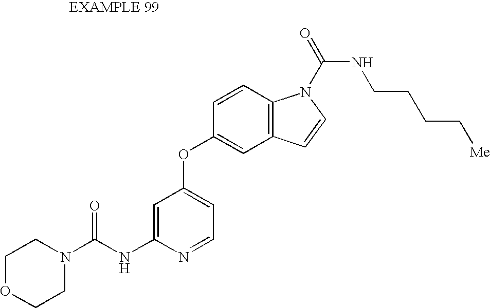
C1=C(NC(N2CCOCC2)=O)N=CC=C1OC1=CC2=C(C=C1)N(C(=O)NCCCC[Me])C=C2
